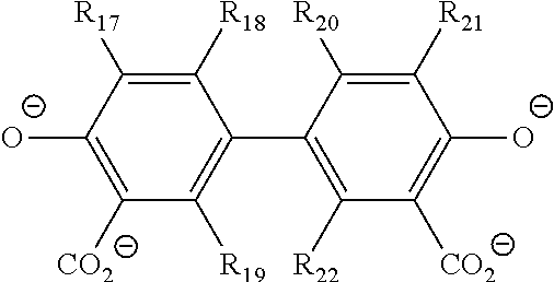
[R17]C1=C([R18])C(C2=C([R22])C([CO2])=C([O-])C([R21])=C2[R20])=C([R19])C([CO2])=C1[O-]
